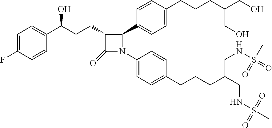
C(CCC(CNS(C)(=O)=O)CNS(=O)(C)=O)C1=CC=C(N2C(C3=CC=C(CCCC(CO)CO)C=C3)C(CCC(C3=CC=C(F)C=C3)O)C2=O)C=C1
